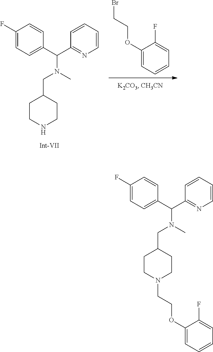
C1(OCCBr)=CC=CC=C1F.C1CNCCC1CN(C(C1=CC=C(F)C=C1)C1=NC=CC=C1)C.C1CN(CCOC2=CC=CC=C2F)CCC1CN(C(C1=CC=C(F)C=C1)C1=NC=CC=C1)C
